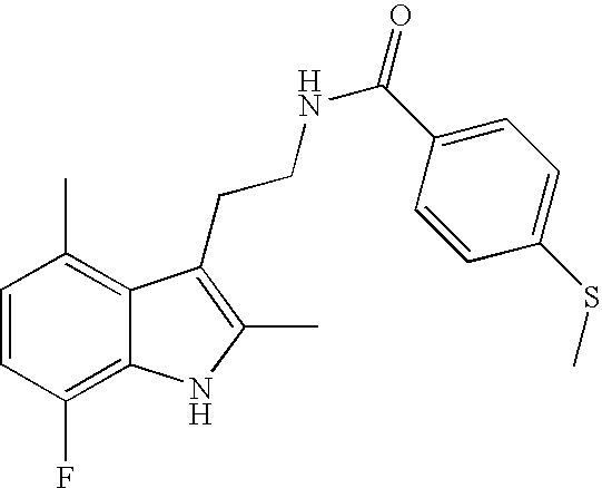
C1=CC(F)=C2C(=C1C)C(CCNC(=O)C1=CC=C(SC)C=C1)=C(C)N2
